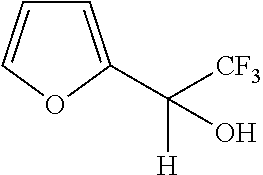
C1=C(C([CF3])([H])O)OC=C1
